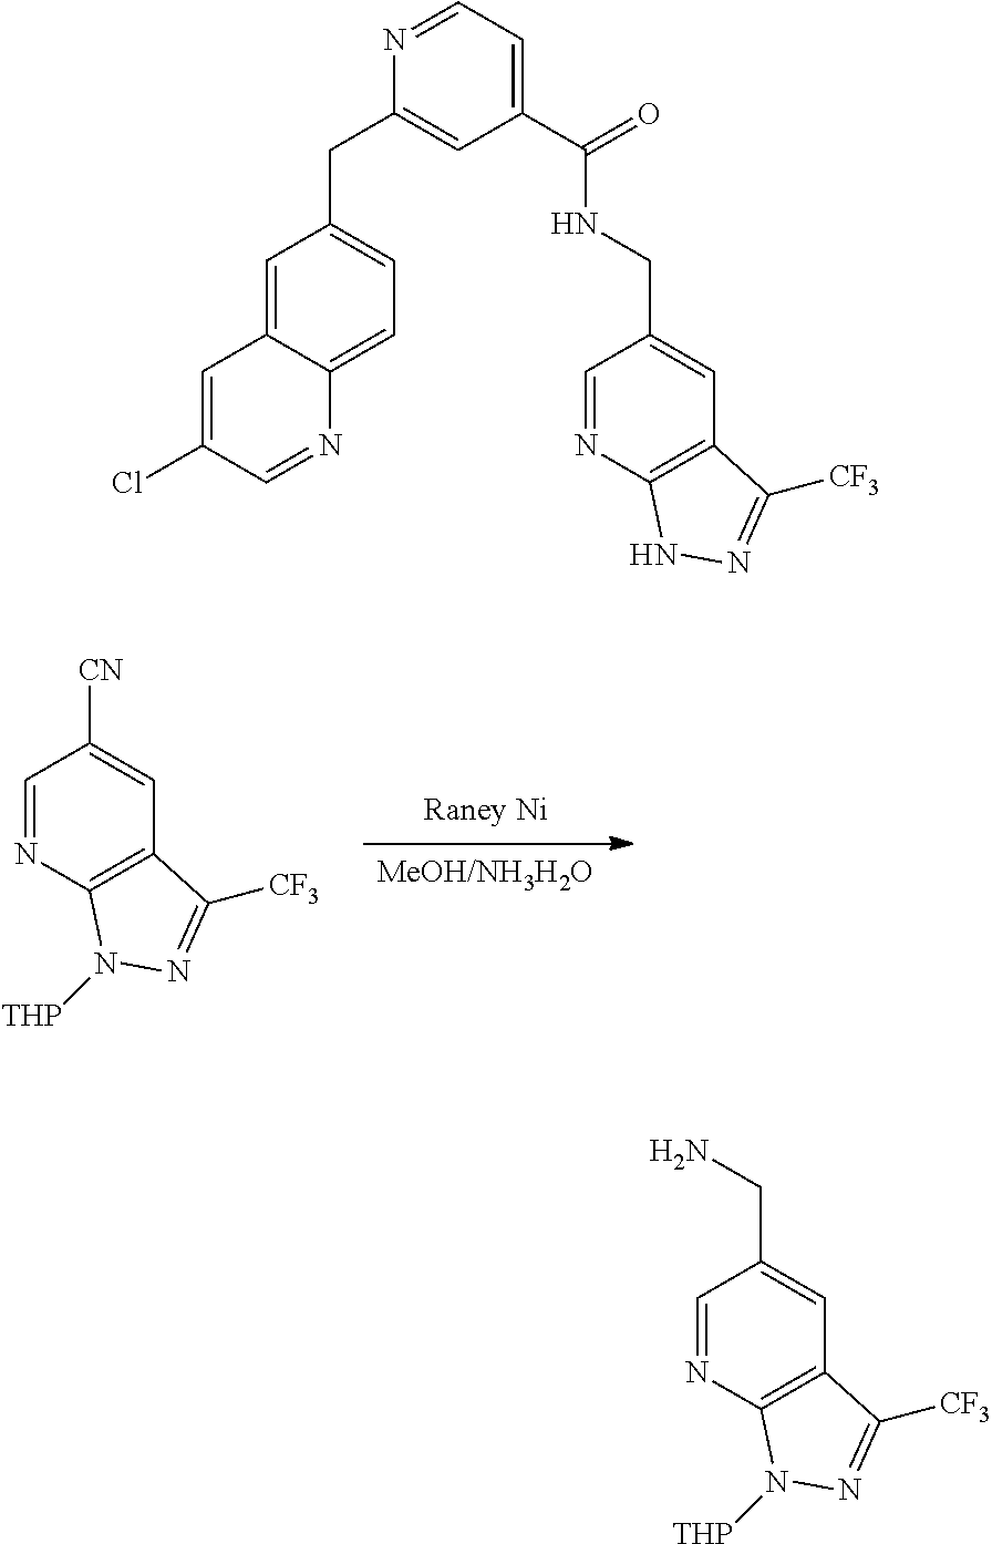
[Raney Ni].[MeOH/NH3H2O].C1([CN])=CC2=C(N=C1)N([THP])N=C2[CF3].C1(CNC(C2=CC=NC(CC3=CC=C4C(=C3)C=C(Cl)C=N4)=C2)=O)=CC2=C(N=C1)NN=C2[CF3].C1(CN)=CC2=C(N=C1)N([THP])N=C2[CF3]
